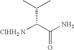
[ClHH2.N]C(C(N)=O)C(C)C
